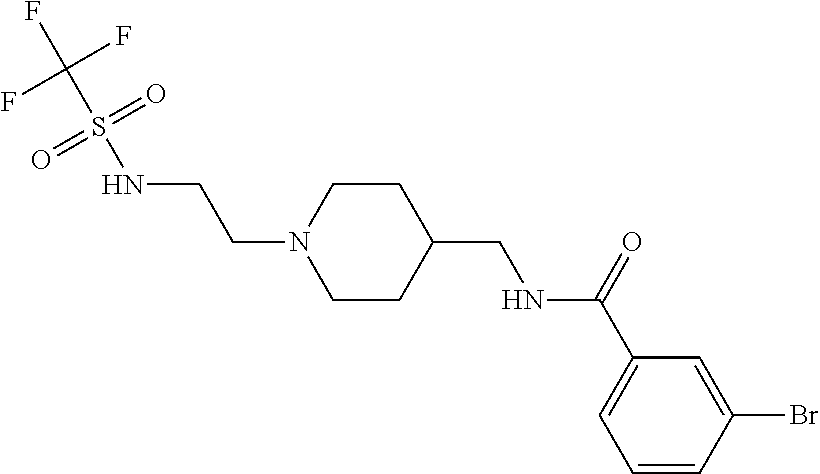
N1(CCNS(C(F)(F)F)(=O)=O)CCC(CNC(C2=CC=CC(Br)=C2)=O)CC1
